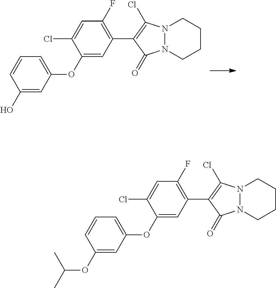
C1(O)=CC(OC2=CC(C3=C(Cl)N4N(C3=O)CCCC4)=C(F)C=C2Cl)=CC=C1.C1(OC(C)C)=CC(OC2=CC(C3=C(Cl)N4N(C3=O)CCCC4)=C(F)C=C2Cl)=CC=C1
